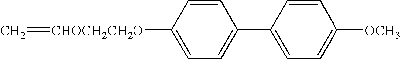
C=[CHOCH2CH2O]C1=CC=C(C2=CC=C([OCH3])C=C2)C=C1
